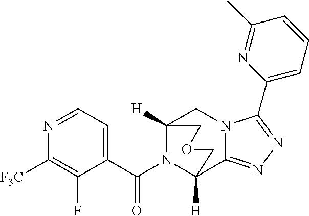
N1=CC=C(C(N2C3([H])CN4C(=NN=C4C4=CC=CC(C)=N4)C2([H])COC3)=O)C(F)=C1[F3C]
